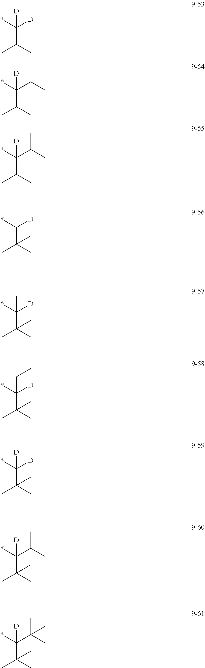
C(C(C)C)([D])(*)[D].C(C(C)C)(CC)(*)[D].C(C(C)C)(C(C)C)(*)[D].C(C(C)(C)C)([D])*.C(C(C)(C)C)([D])(*)C.C(C(C)(C)C)([D])(*)CC.C(C(C)(C)C)([D])(*)[D].C(C(C)(C)C)(C(C)C)(*)[D].C(C(C)(C)C)(C(C)(C)C)(*)[D]
